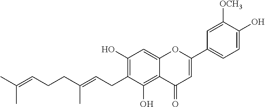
CC(=CCCC(=CCC1=C(O)C=C2C(=C1O)C(=O)C=C(C1=CC=C(O)C([OCH3])=C1)O2)C)C
